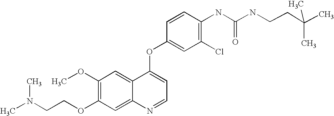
C1=CC(OC2=CC=NC3=CC(OCCN(C)C)=C(OC)C=C23)=CC(Cl)=C1NC(=O)NCCC(C)(C)C
